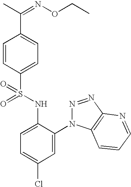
C1=CC(S(=O)(NC2=CC=C(Cl)C=C2N2N=NC3=C2C=CC=N3)=O)=CC=C1C(C)=NOCC
